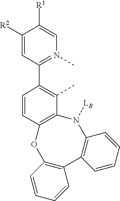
C12=C(C(C)=C(C3=N(C)C=C([R1])C([R2])=C3)C=C1)N([LB])C1=C(C3=C(O2)C=CC=C3)C=CC=C1
